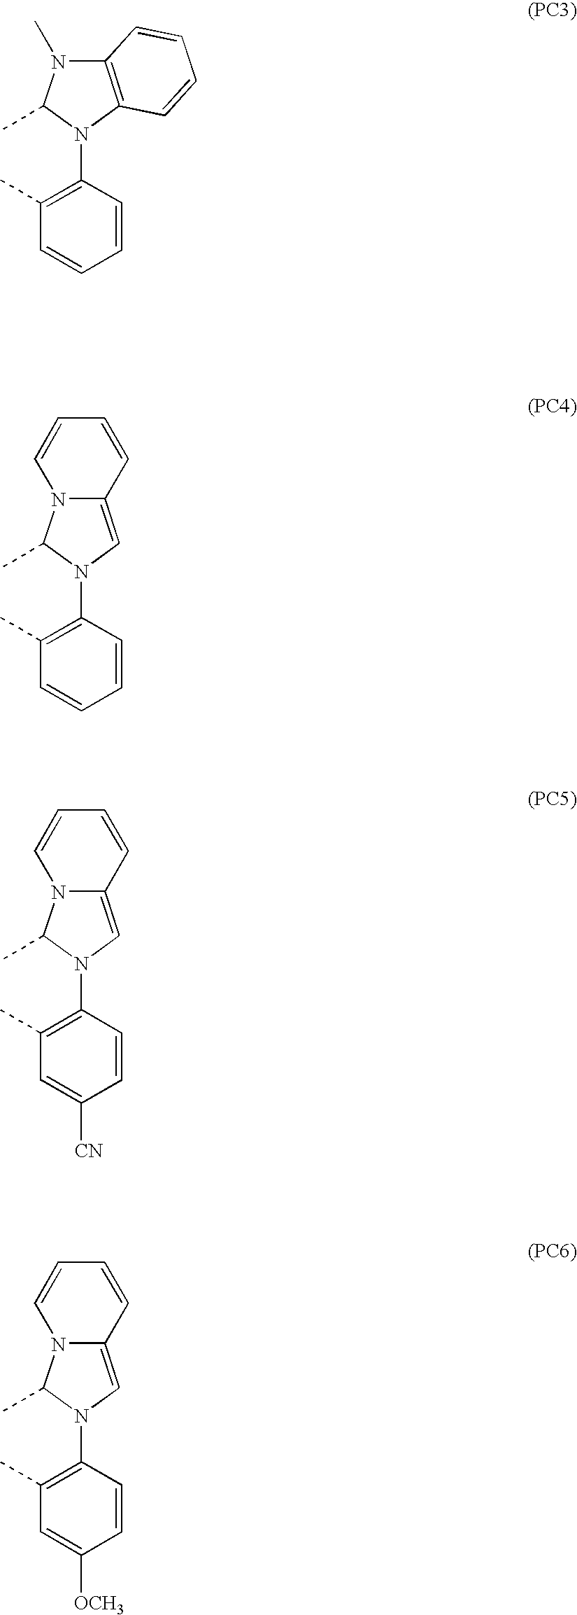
C12=C(N(C3=C(C)C=CC=C3)C(C)N1C)C=CC=C2.C12=CN(C3=C(C)C=CC=C3)C(C)N1C=CC=C2.C12=CN(C3=C(C)C=C([CN])C=C3)C(C)N1C=CC=C2.C12=CN(C3=C(C)C=C([OCH3])C=C3)C(C)N1C=CC=C2
